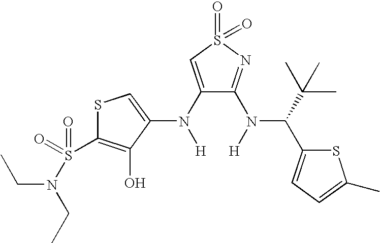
C1(N([H])C2=CSC(S(=O)(=O)N(CC)CC)=C2O)=CS(=O)(=O)N=C1N([H])C(C(C)(C)C)C1=CC=C(C)S1
